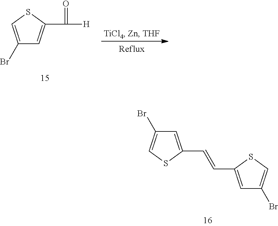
C1=C(C=CC2=CC(Br)=CS2)SC=C1Br.C1(Br)=CSC(C([H])=O)=C1
